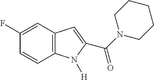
C1(F)=CC2=C(C=C1)N([H])C(C(=O)N1CCCCC1)=C2
